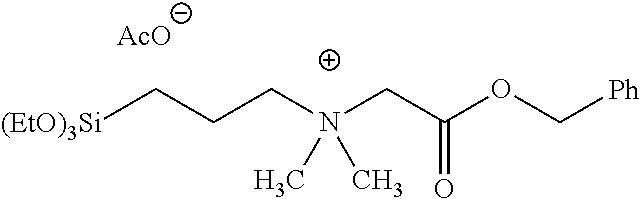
[(EtO)3Si]CCCN(CC(OC[Ph])=O)(C)C.[AcO]
